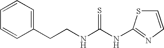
C1=CC(CCNC(NC2=NC=CS2)=S)=CC=C1
